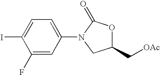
C1=C(N2C(=O)OC(C[OAc])C2)C=C(F)C(I)=C1
